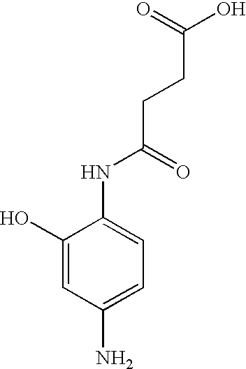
C1(O)=CC(N)=CC=C1NC(CCC(O)=O)=O
